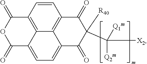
C1=CC2=C3C4=C1C(=O)C(C([X2])([Q1m])[Q2m])([R40])C(=O)C4=CC=C3C(=O)OC2=O
